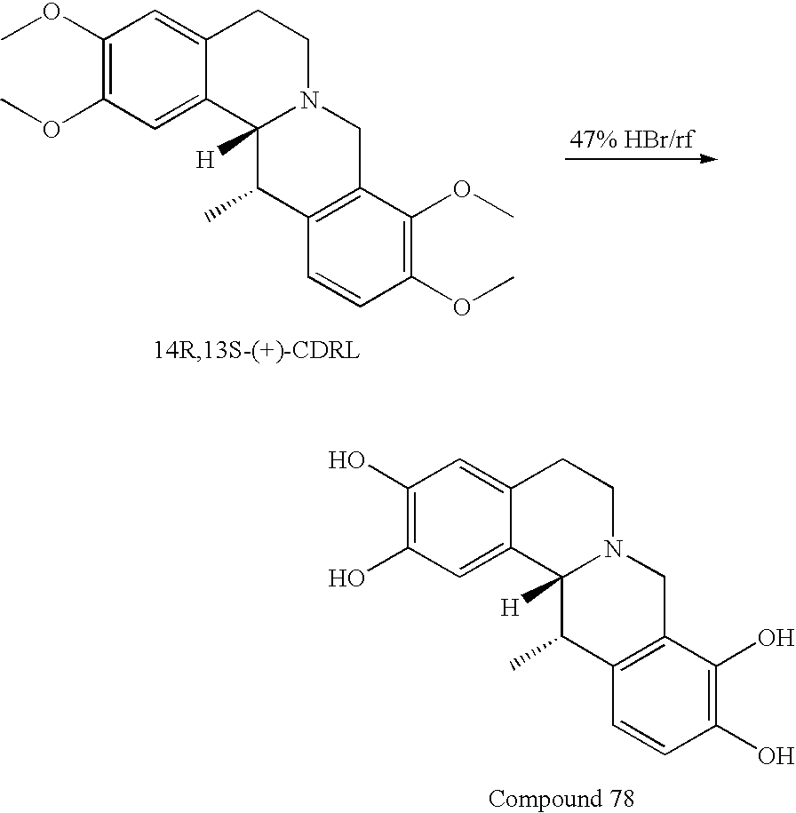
C1(OC)=C(OC)C=C2C(=C1)C1([H])N(CC2)CC2=C(C1C)C=CC(OC)=C2OC.C1(O)=C(O)C=C2C(=C1)C1([H])N(CC2)CC2=C(C1C)C=CC(O)=C2O
